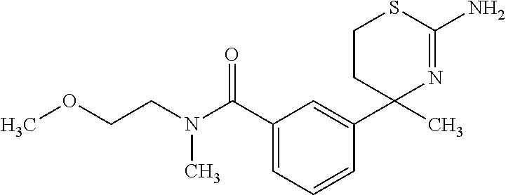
C1(C(N(CCOC)C)=O)=CC=CC(C2(C)N=C(N)SCC2)=C1
